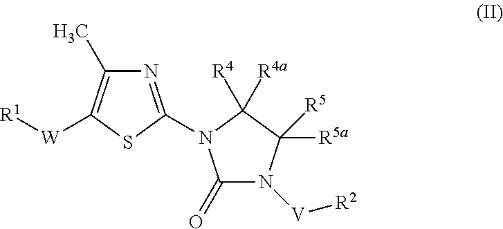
C1(=O)N([V][R2])C([R5a])([R5])C([R4])([R4a])N1C1=NC(C)=C([W][R1])S1
